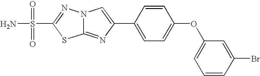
C12=NC(C3=CC=C(OC4=CC=CC(Br)=C4)C=C3)=CN1N=C(S(N)(=O)=O)S2
